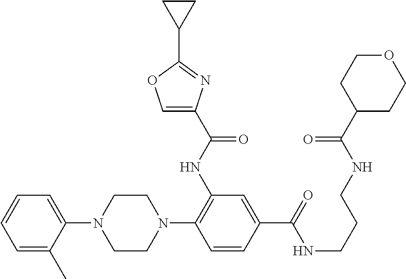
C1(N2CCN(C3=C(NC(=O)C4=COC(C5CC5)=N4)C=C(C(NCCCNC(C4CCOCC4)=O)=O)C=C3)CC2)=CC=CC=C1C
